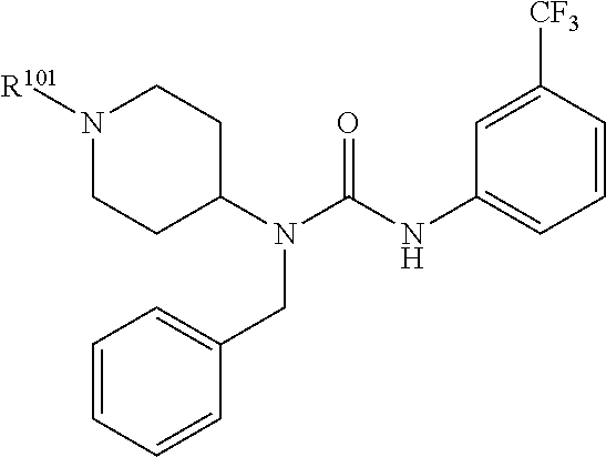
C1(N(C(NC2=CC=CC([CF3])=C2)=O)CC2=CC=CC=C2)CCN([R101])CC1
